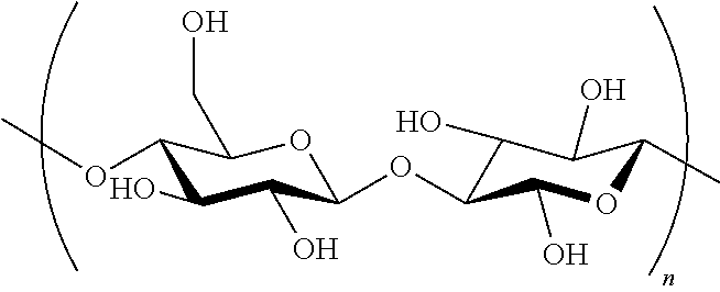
C1(OC)C(O)C(O)C(OC2C(O)C(O)C(C)OC2O)OC1CO
